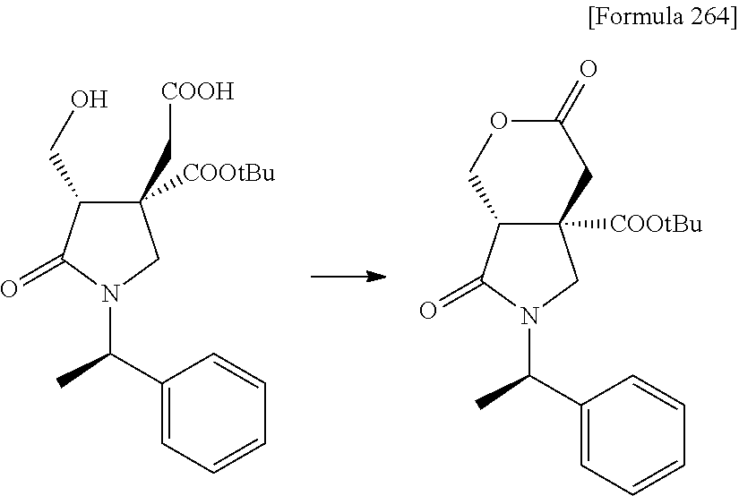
C1(C[COOH])([COOtBu])C(CO)C(=O)N(C(C)C2=CC=CC=C2)C1.C12([COOtBu])C(C(=O)N(C(C)C3=CC=CC=C3)C1)COC(=O)C2
